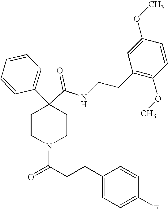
N(C(C1(C2=CC=CC=C2)CCN(C(=O)CCC2=CC=C(F)C=C2)CC1)=O)CCC1=C(OC)C=CC(OC)=C1
